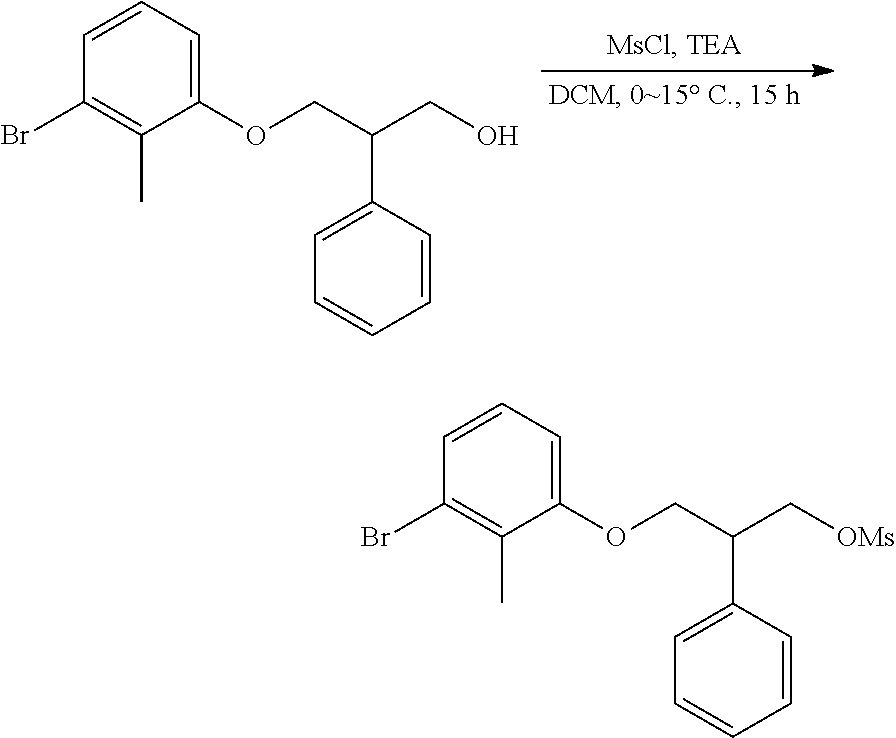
C1=CC=C(OCC(CO)C2=CC=CC=C2)C(C)=C1Br.C1=CC=C(OCC(C[OMs])C2=CC=CC=C2)C(C)=C1Br
